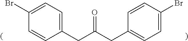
C1(Br)=CC=C(CC(=O)CC2=CC=C(Br)C=C2)C=C1
